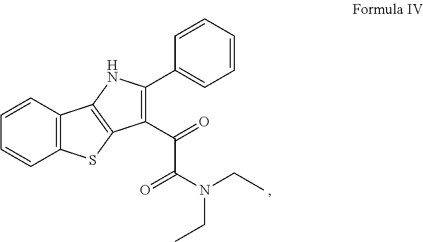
C12=C(C=CC=C1)C1=C(S2)C(C(=O)C(N(CC)CC)=O)=C(C2=CC=CC=C2)N1
